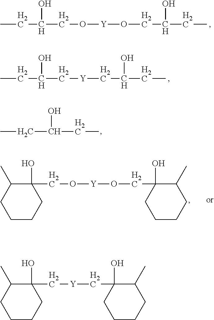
CCC(O)C[Y]CC(CC)O.CCC(CC)O.CCC(O)CO[Y]OCC(CC)O.C1CCC(CO[Y]OCC2(O)CCCCC2C)(O)C(C)C1.C1CCC(C[Y]CC2(O)CCCCC2C)(O)C(C)C1
